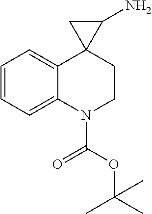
C1=CC=C2C(=C1)C1(CCN2C(OC(C)(C)C)=O)C(N)C1
